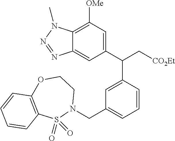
C12=C([OMe])C=C(C(C[CO2Et])C3=CC(CN4CCOC5=C(S4(=O)=O)C=CC=C5)=CC=C3)C=C1N=NN2C
